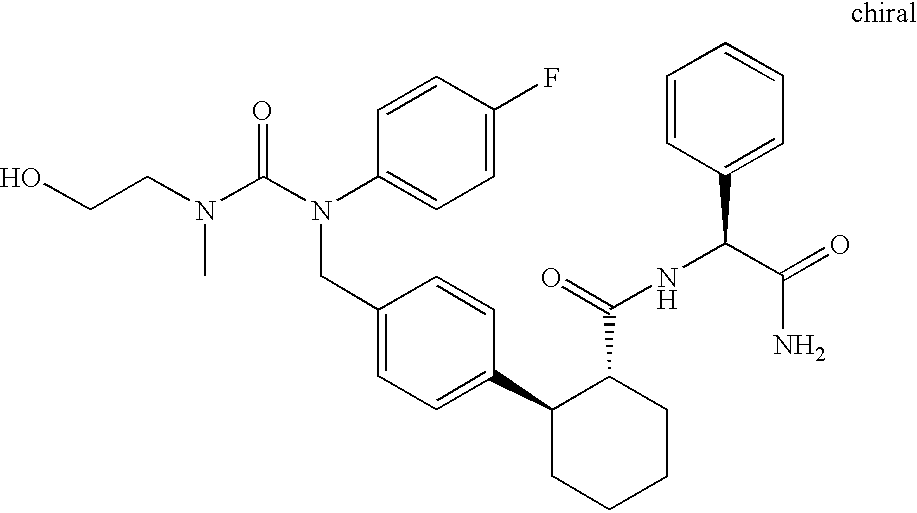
C1(CN(C(=O)N(CCO)C)C2=CC=C(F)C=C2)=CC=C(C2CCCCC2C(NC(C2=CC=CC=C2)C(=O)N)=O)C=C1
